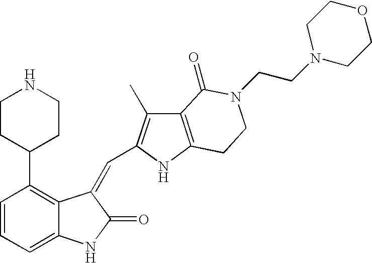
C1=CC=C2C(=C1C1CCNCC1)C(=CC1=C(C)C3=C(N1)CCN(CCN1CCOCC1)C3=O)C(=O)N2
